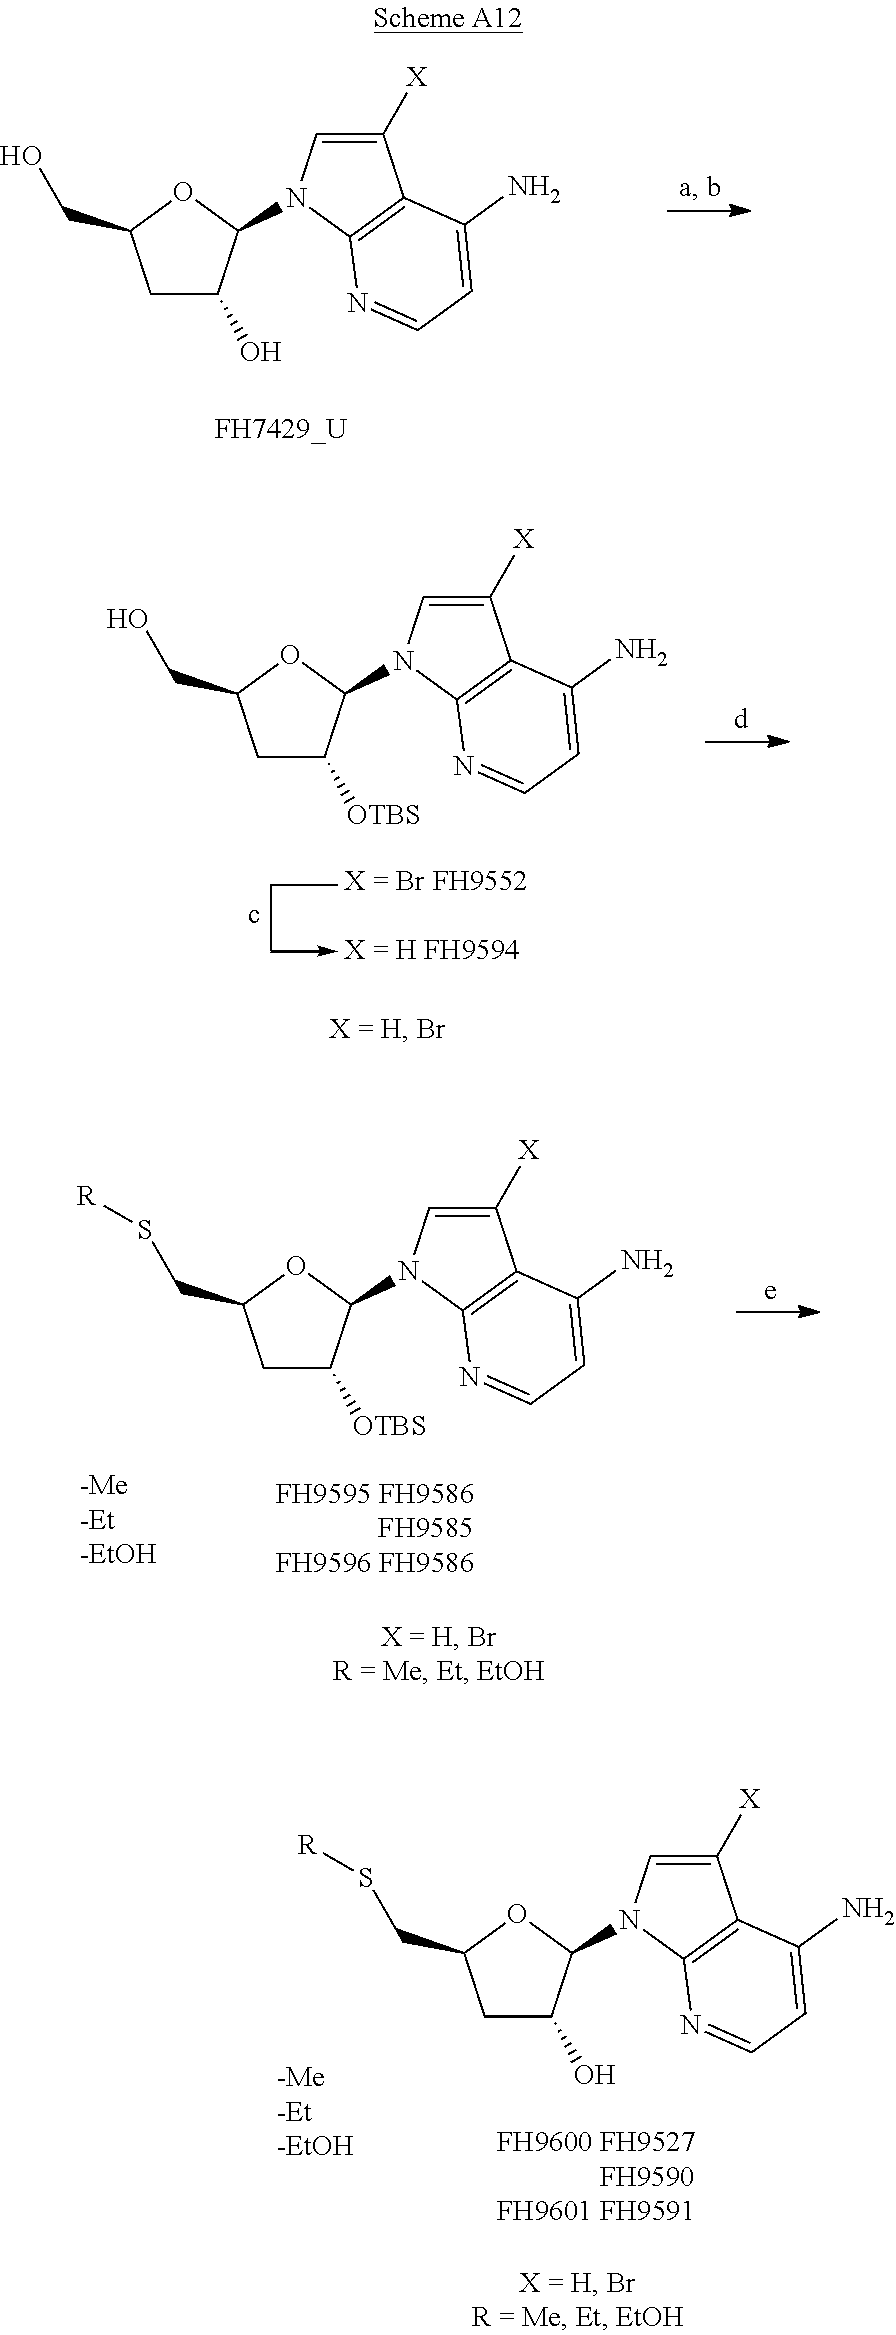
C1C(O)C(N2C=C([X])C3=C2N=CC=C3N)OC1CO.CCC->C.C1C([OTBS])C(N2C=C([X])C3=C2N=CC=C3N)OC1CO.C1C([OTBS])C(N2C=C([X])C3=C2N=CC=C3N)OC1CS[R].C1C(O)C(N2C=C([X])C3=C2N=CC=C3N)OC1CS[R]
